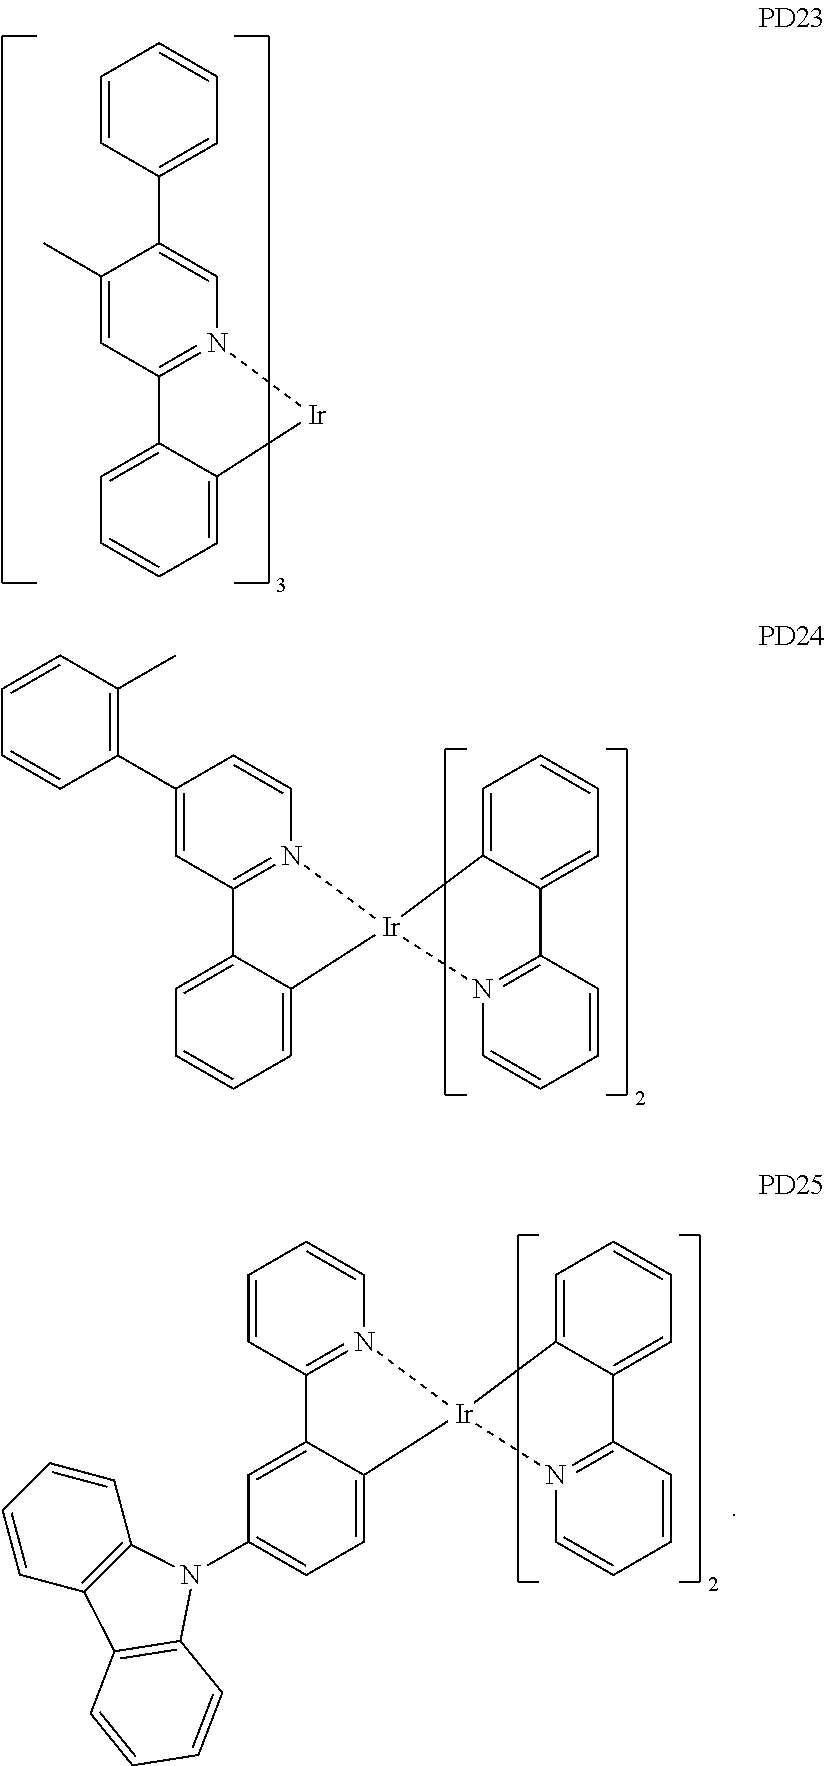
C1(C)=CC2=N(C=C1C1=CC=CC=C1)[Ir]C1=CC=CC=C21.C1(C2=C(C)C=CC=C2)=CC2=N(C=C1)[Ir]1(C3=CC=CC=C23)C2=CC=CC=C2C2=N1C=CC=C2.C1=CC2=N(C=C1)[Ir]1(C3=CC=C(N4C5=C(C=CC=C5)C5=C4C=CC=C5)C=C23)C2=CC=CC=C2C2=N1C=CC=C2
